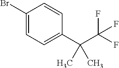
C1(Br)=CC=C(C(C(F)(F)F)(C)C)C=C1
